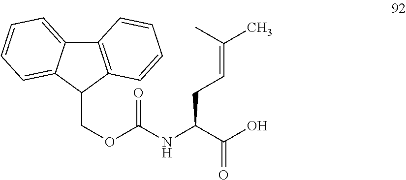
C12=C(C(COC(=O)NC(CC=C(C)C)C(=O)O)C3=CC=CC=C13)C=CC=C2
